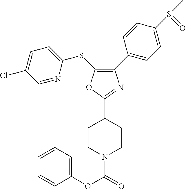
C1(C2=CC=C(S(C)=O)C=C2)=C(SC2=CC=C(Cl)C=N2)OC(C2CCN(C(OC3=CC=CC=C3)=O)CC2)=N1
